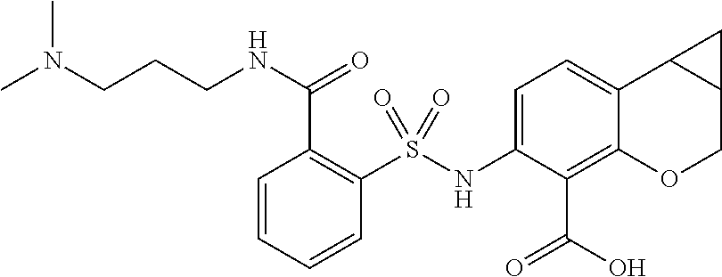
C1=C(NS(C2=C(C(NCCCN(C)C)=O)C=CC=C2)(=O)=O)C(C(=O)O)=C2C(=C1)C1C(CO2)C1
